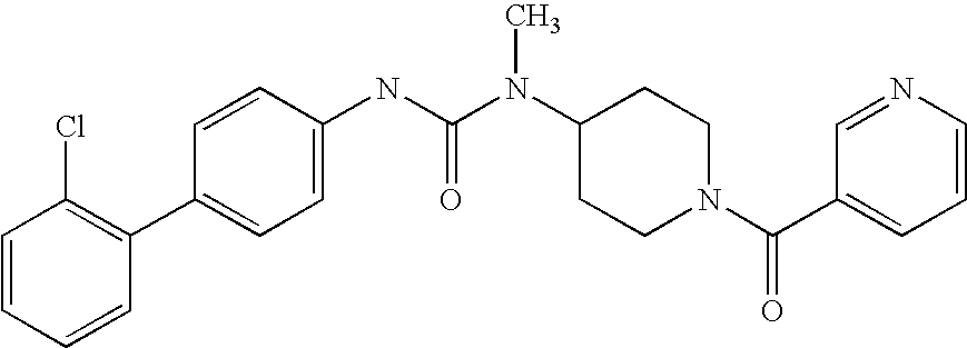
C1=CC=CC(C2=CC=C(NC(N(C3CCN(C(C4=CC=CN=C4)=O)CC3)C)=O)C=C2)=C1Cl
